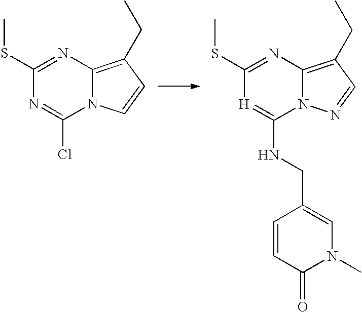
C1(SC)=NC2=C(CC)C=CN2C(Cl)=N1.C1(SC)=NC2=C(CC)C=NN2C(NCC2=CN(C)C(=O)C=C2)=[H]1
